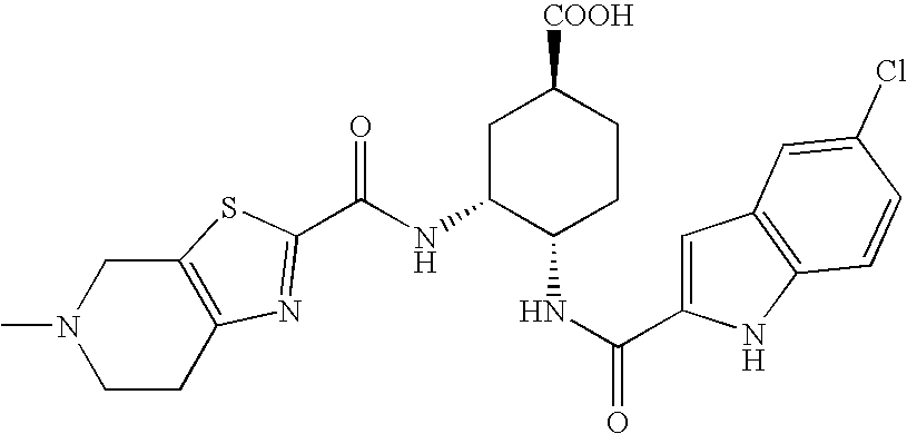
C12=C(SC(C(NC3C(NC(=O)C4=CC5=C(N4)C=CC(Cl)=C5)CCC([COOH])C3)=O)=N1)CN(C)CC2
